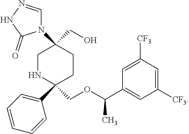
C1NC(C2=CC=CC=C2)(COC(C2=CC([CF3])=CC([CF3])=C2)C)CCC1(CO)N1C=NNC1=O
